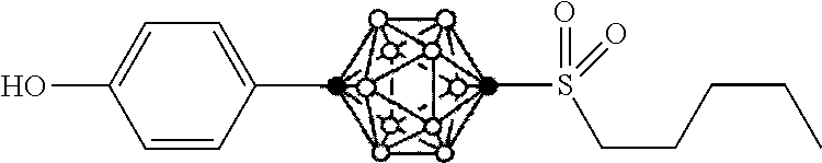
C1=CC(C)=CC=C1O.CS(CCCCC)(=O)=O
